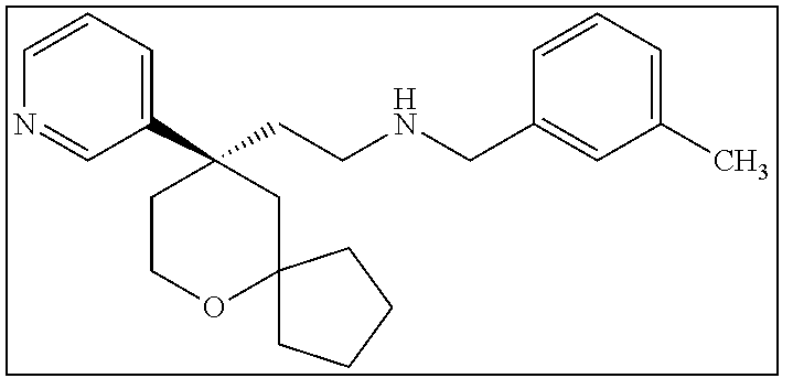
C1(C2(CCNCC3=CC(C)=CC=C3)CCOC3(C2)CCCC3)=CC=CN=C1
